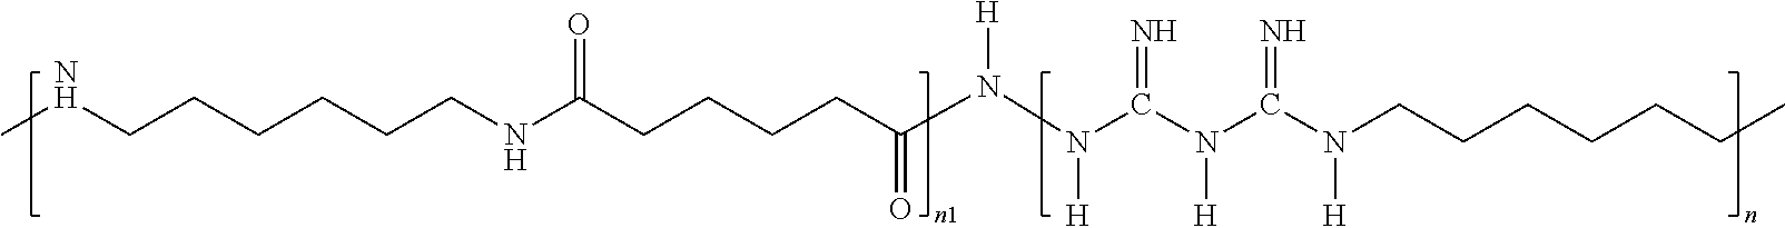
CNCCCCCCNC(CCCCC(N(N(C(N(C(N(CCCCCCC)[H])=N)[H])=N)[H])[H])=O)=O
